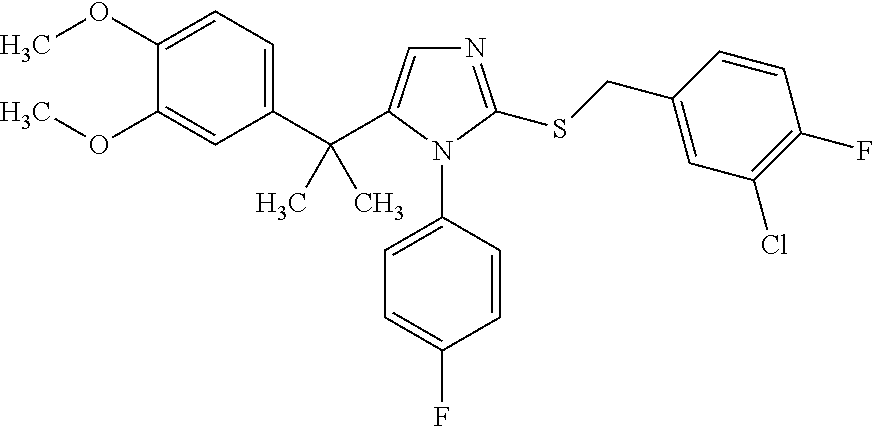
C1(OC)=CC=C(C(C2=CN=C(SCC3=CC(Cl)=C(F)C=C3)N2C2=CC=C(F)C=C2)(C)C)C=C1OC
